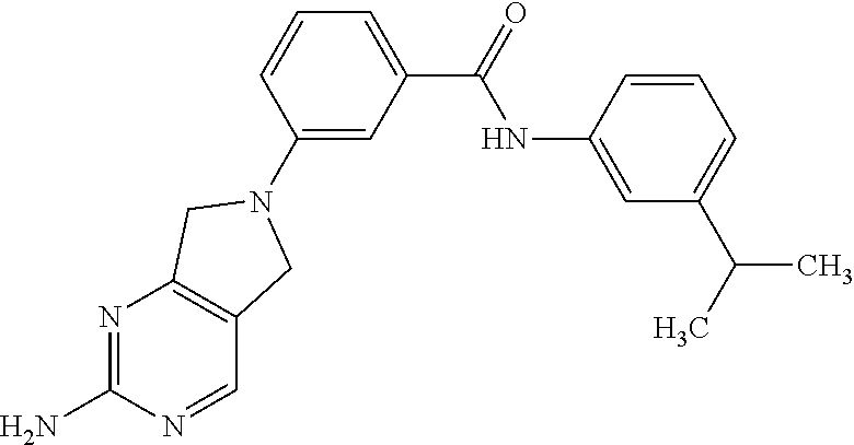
N1=C(N)N=CC2=C1CN(C1=CC(C(=O)NC3=CC(C(C)C)=CC=C3)=CC=C1)C2
